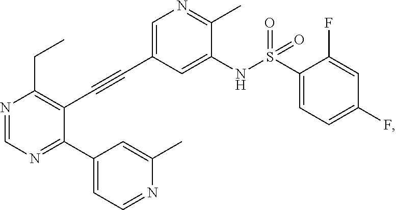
N1=CN=C(C2=CC=NC(C)=C2)C(C#CC2=CN=C(C)C(NS(C3=CC=C(F)C=C3F)(=O)=O)=C2)=C1CC
